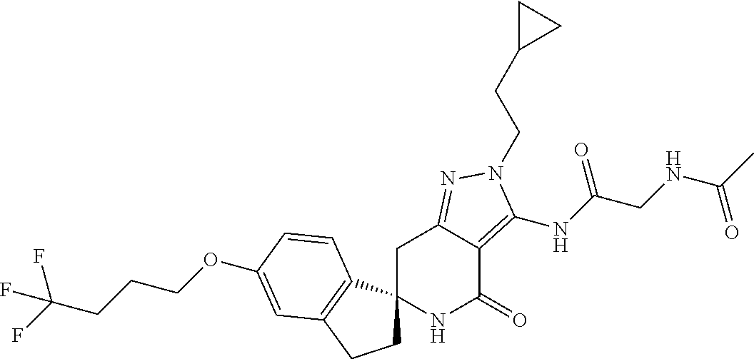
C1C2(C3=C(C1)C=C(OCCCC(F)(F)F)C=C3)NC(=O)C1=C(NC(CNC(C)=O)=O)N(CCC3CC3)N=C1C2
